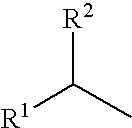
[R1]C(C)[R2]
